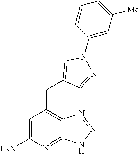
C1=C(N)N=C2C(=C1CC1=CN(C3=CC([Me])=CC=C3)N=C1)N=NN2
